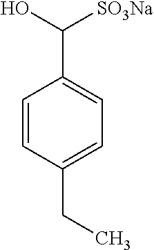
C1=CC(CC)=CC=C1C(O)[SO3Na]
